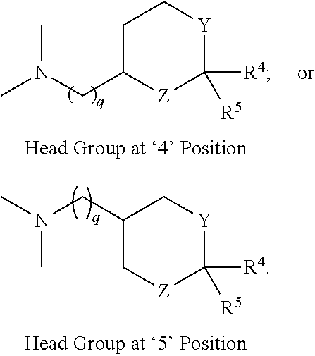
C1C(CN(C)C)[Z]C([R4])([R5])[Y]C1.C1(CN(C)C)C[Z]C([R4])([R5])[Y]C1
